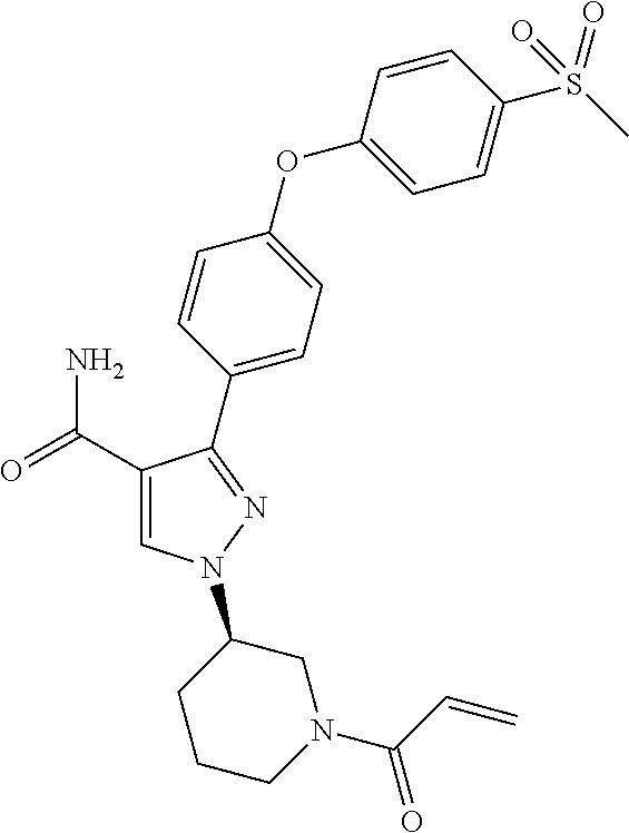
C1(C(=O)N)=CN(C2CCCN(C(=O)C=C)C2)N=C1C1=CC=C(OC2=CC=C(S(C)(=O)=O)C=C2)C=C1
